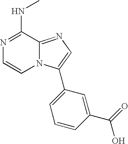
N1=C(NC)C2=NC=C(C3=CC=CC(C(=O)O)=C3)N2C=C1
